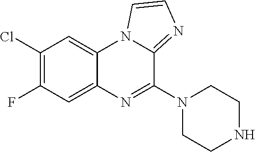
C12=CC(F)=C(Cl)C=C1N1C(=NC=C1)C(N1CCNCC1)=N2
